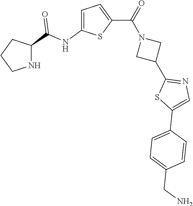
C1CNC(C(NC2=CC=C(C(=O)N3CC(C4=NC=C(C5=CC=C(CN)C=C5)S4)C3)S2)=O)C1
